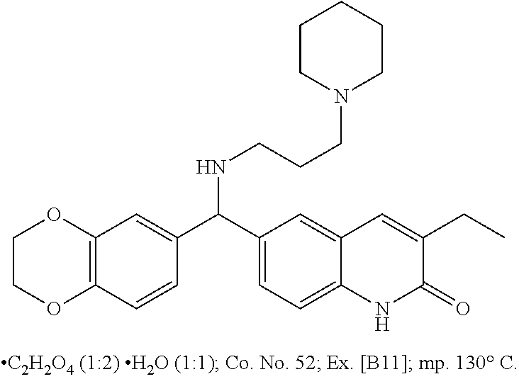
C1OC2=C(C=CC(C(C3=CC=C4C(=C3)C=C(CC)C(=O)N4)NCCCN3CCCCC3)=C2)OC1
